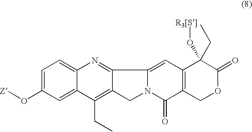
C1=C(O[Z])C=C2C(=C1)N=C1C(=C2CC)CN2C1=CC1=C(C2=O)COC(=O)C1(CC)O[R3[S]]
